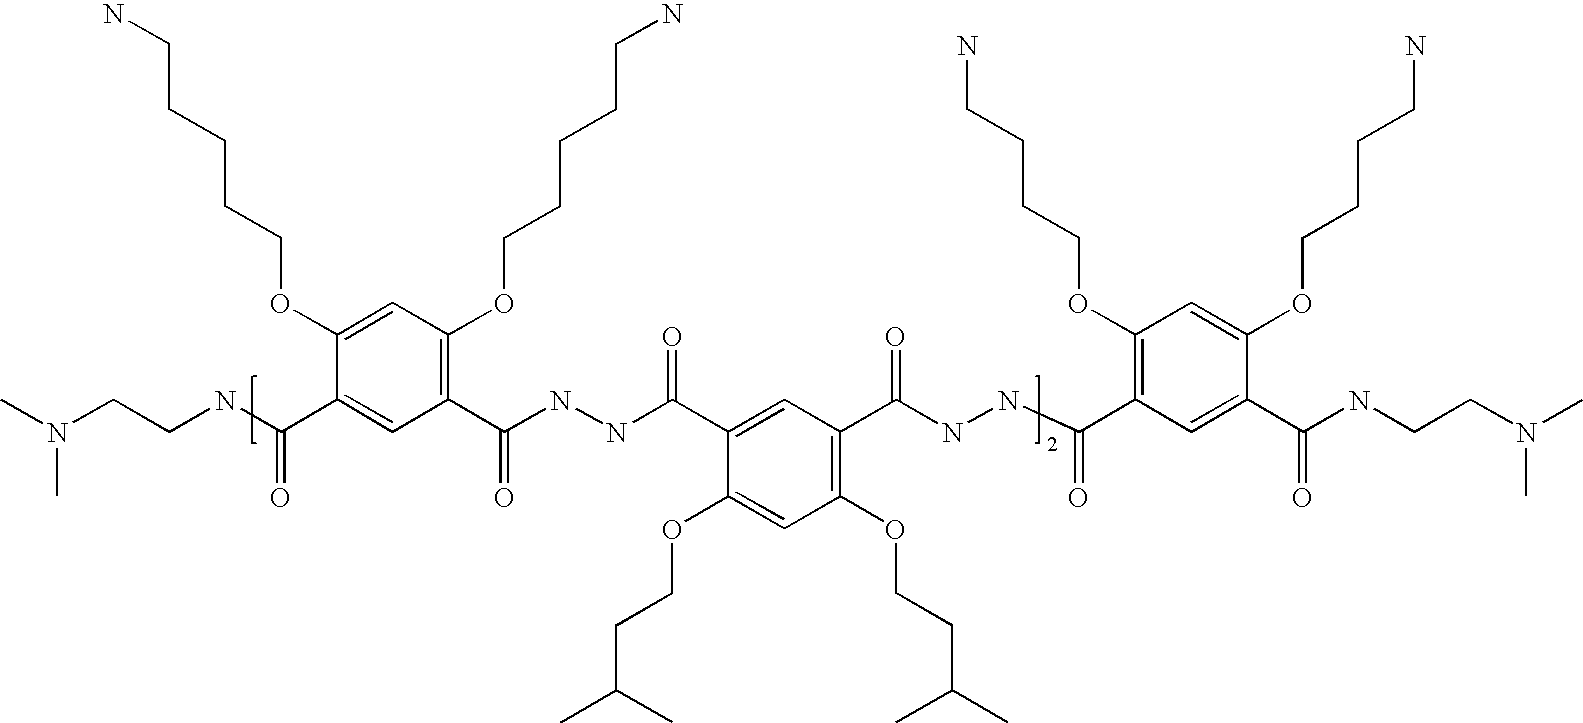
C1(C(=O)NNC(C2=CC(C(NNC(C3=C(OCCCCN)C=C(OCCCCN)C(C(=O)NCCN(C)C)=C3)=O)=O)=C(OCCC(C)C)C=C2OCCC(C)C)=O)=C(OCCCCCN)C=C(OCCCCCN)C(C(NCCN(C)C)=O)=C1
